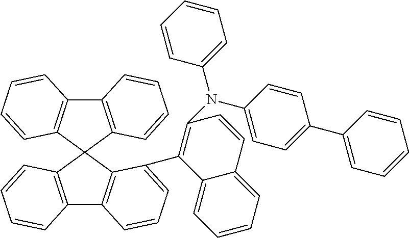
C12=C(C3(C4=C1C=CC=C4)C1=C(C4=C3C(C3=C(N(C5=CC=C(C6=CC=CC=C6)C=C5)C5=CC=CC=C5)C=CC5=CC=CC=C53)=CC=C4)C=CC=C1)C=CC=C2
